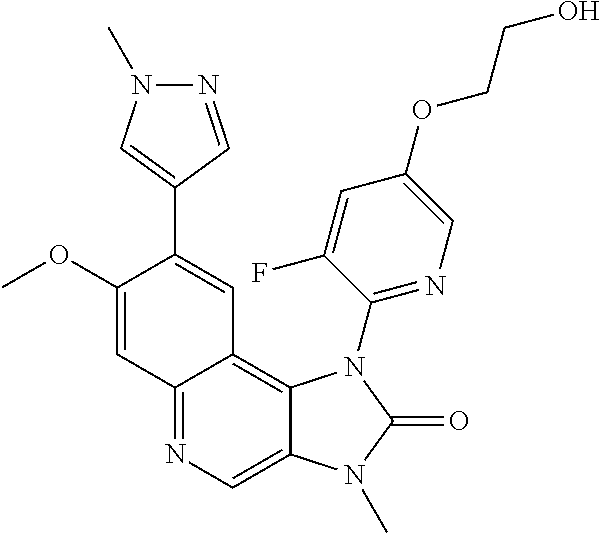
C12=NC=C3C(=C1C=C(C1=CN(C)N=C1)C(OC)=C2)N(C1=NC=C(OCCO)C=C1F)C(=O)N3C
